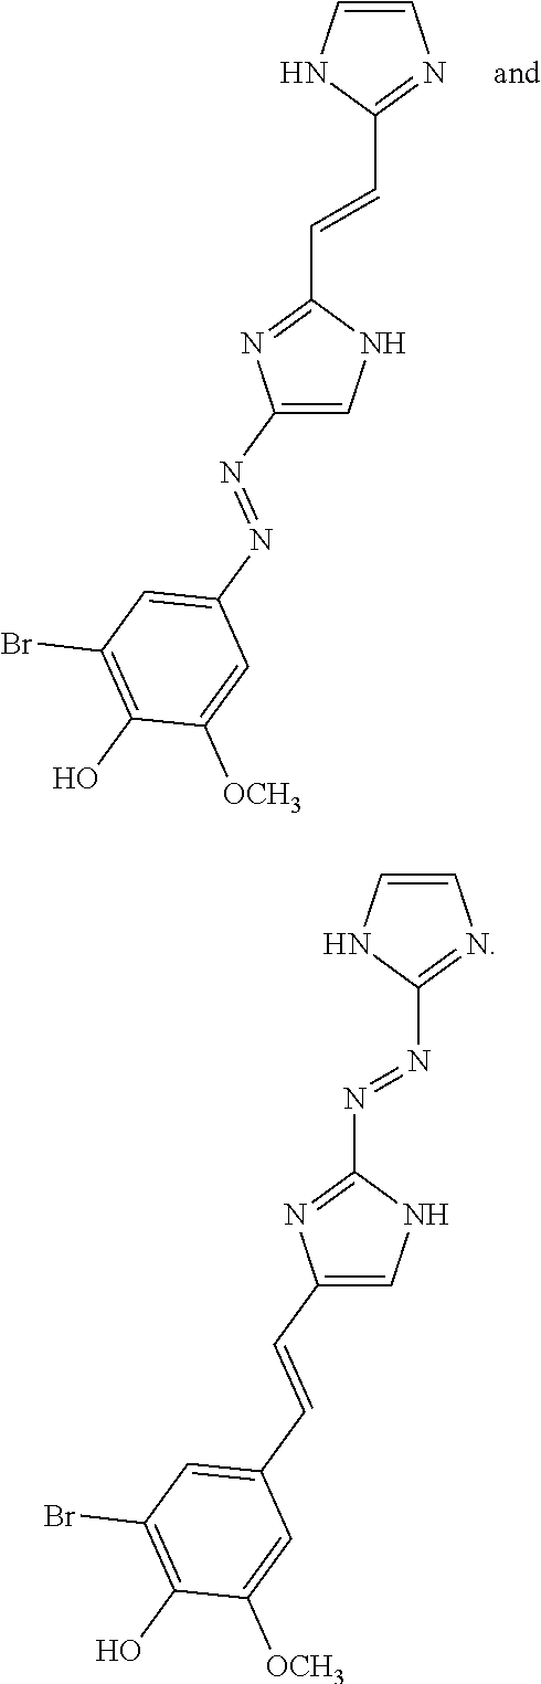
C1(C=CC2=NC=CN2)=NC(N=NC2=CC(Br)=C(O)C([OCH3])=C2)=CN1.C1(N=NC2=NC=CN2)=NC(C=CC2=CC(Br)=C(O)C([OCH3])=C2)=CN1
